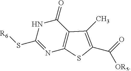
N1C(S[R6])=NC2=C(C1=O)C(C)=C(C(=O)[OR5])S2
